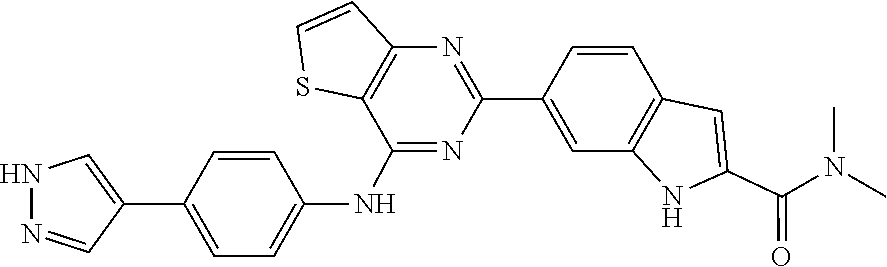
C1(NC2=CC=C(C3=CNN=C3)C=C2)=NC(C2=CC3=C(C=C2)C=C(C(=O)N(C)C)N3)=NC2=C1SC=C2
